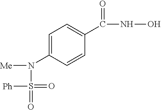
[Me]N(S([Ph])(=O)=O)C1=CC=C(C(NO)=O)C=C1
